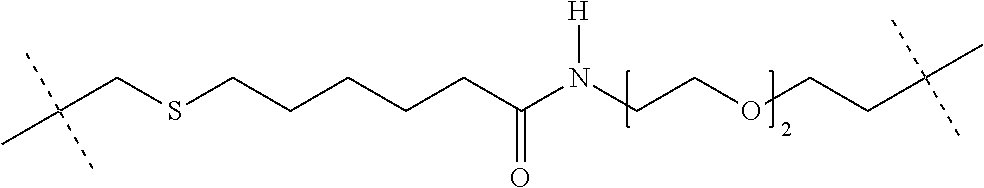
C(CSCCCCCC(N(CCOCCC(C)(C)C)[H])=O)(C)(C)C
